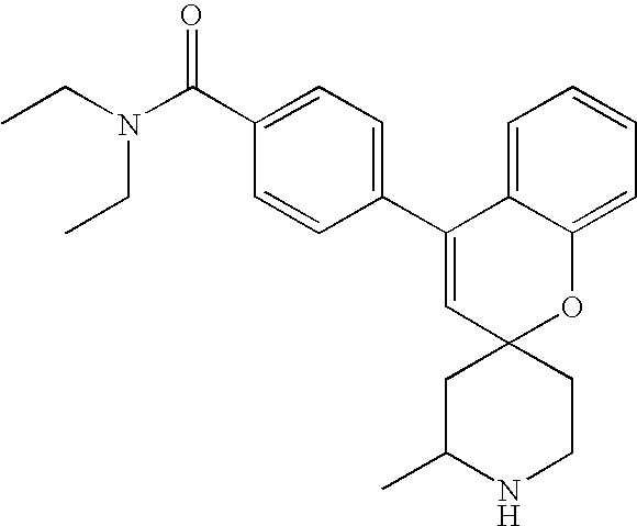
CCN(C(C1=CC=C(C2=CC3(OC4=CC=CC=C24)CC(C)NCC3)C=C1)=O)CC
